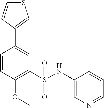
C1=CC(OC)=C(S(=O)(=O)NC2=CN=CC=C2)C=C1C1=CSC=C1
